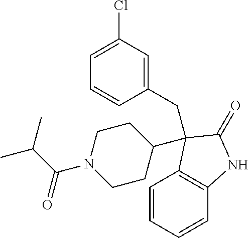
C1=CC=CC2=C1C(C1CCN(C(C(C)C)=O)CC1)(CC1=CC(Cl)=CC=C1)C(=O)N2
